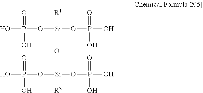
O([Si]([R1])(OP(=O)(O)O)O[Si](OP(O)(=O)O)(OP(O)(O)=O)[R3])P(O)(=O)O
